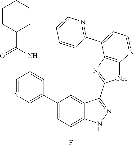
C1=NC=C(C2=CC(F)=C3C(=C2)C(C2=NC4=C(N2)N=CC=C4C2=NC=CC=C2)=NN3)C=C1NC(=O)C1CCCCC1
